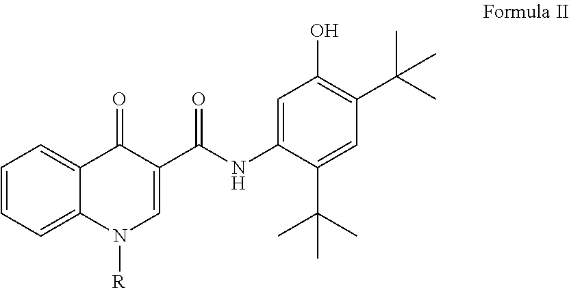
C1=CC=C2C(=C1)C(=O)C(C(=O)NC1=CC(O)=C(C(C)(C)C)C=C1C(C)(C)C)=CN2[R]
